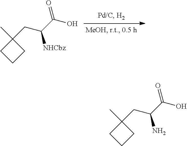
C1(C)(CC(C(O)=O)[NHCbz])CCC1.C1(C)(CC(C(O)=O)N)CCC1
